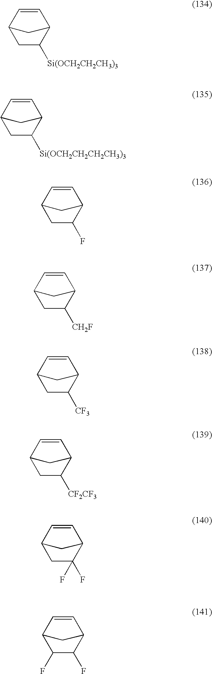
C1C([Si(OCH2CH2CH3)3])C2C=CC1C2.C1C([Si(OCH2CH2CH2CH3)3])C2C=CC1C2.C1C(F)C2C=CC1C2.C1C([CH2F])C2C=CC1C2.C1C([CF3])C2C=CC1C2.C1C([CF2CF3])C2C=CC1C2.C1C(F)(F)C2C=CC1C2.C1(F)C(F)C2C=CC1C2
